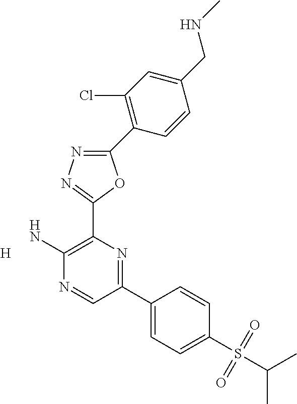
[H].C1(N)=C(C2=NN=C(C3=C(Cl)C=C(CNC)C=C3)O2)N=C(C2=CC=C(S(=O)(=O)C(C)C)C=C2)C=N1
